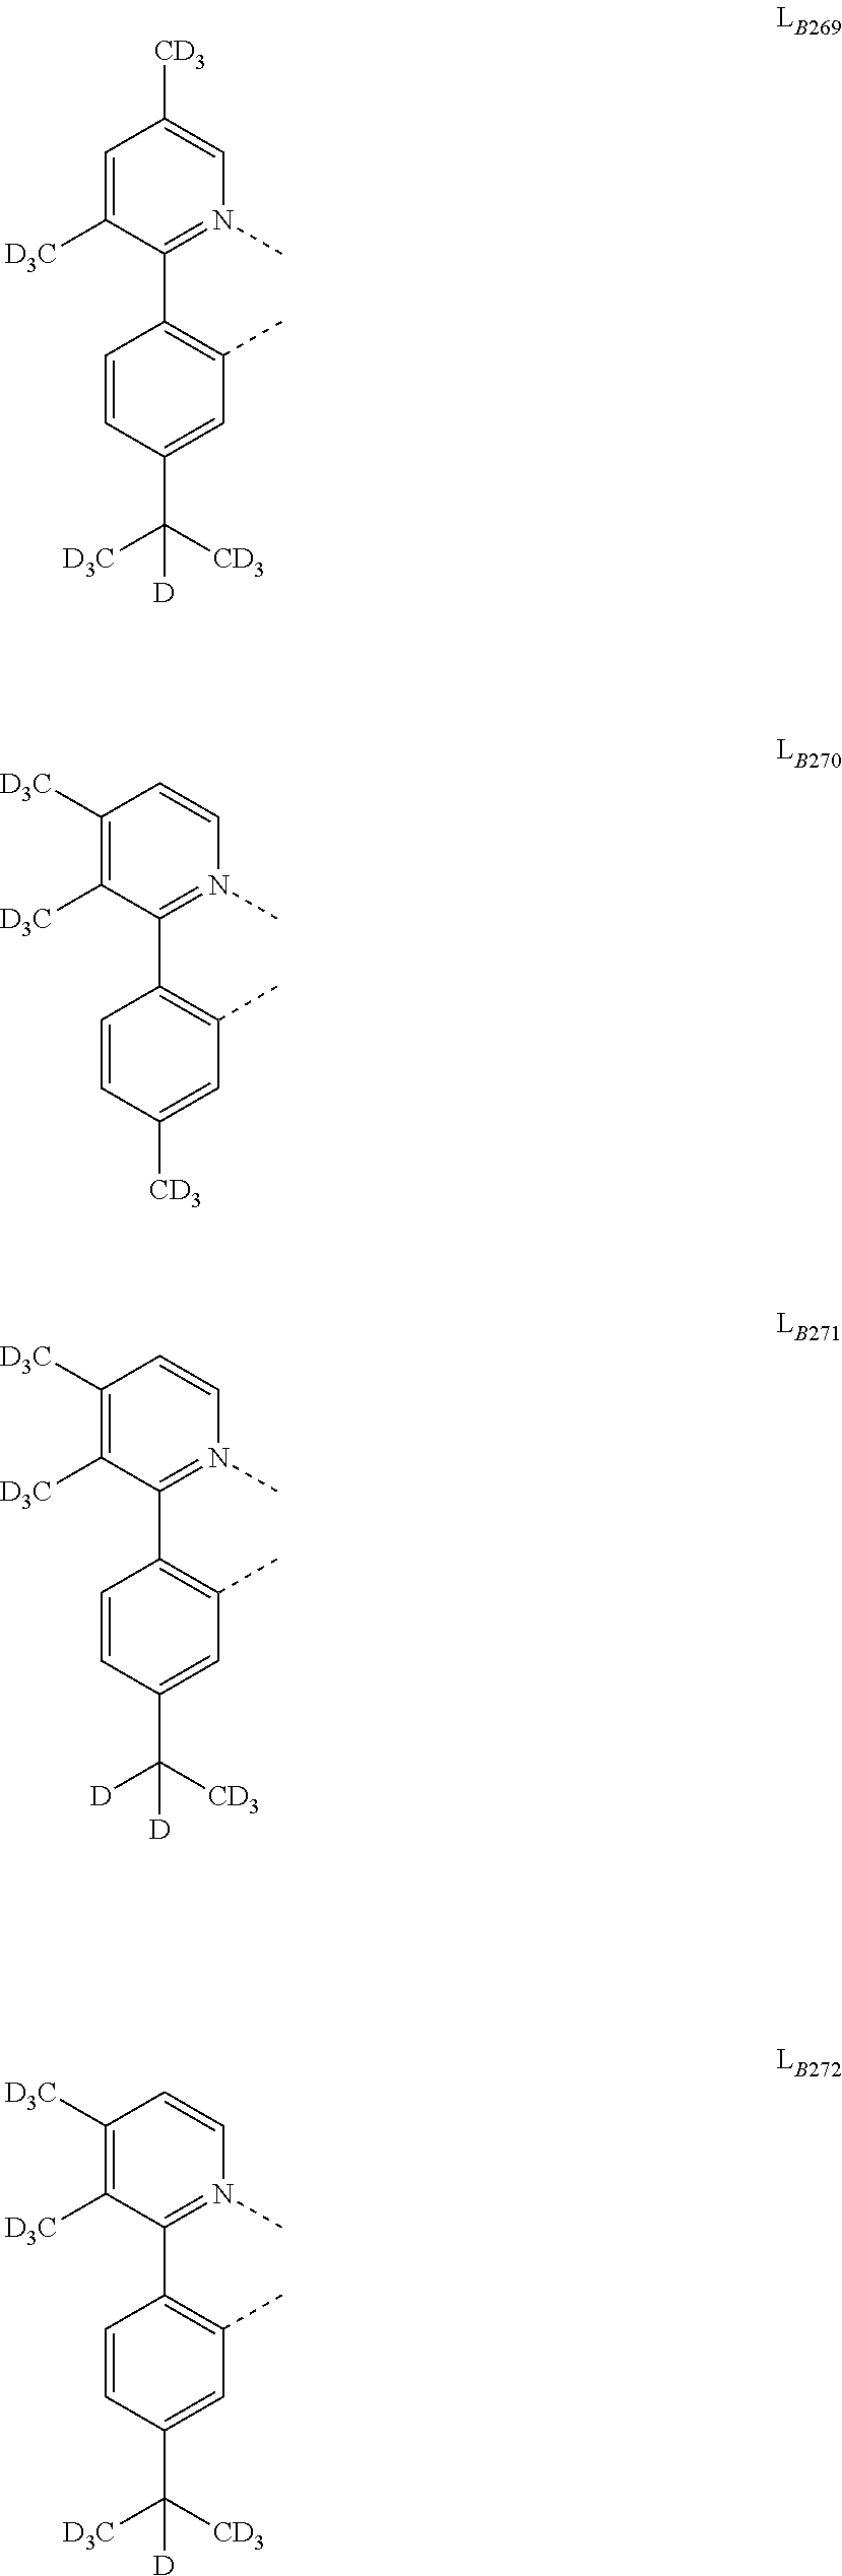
C1=C([D3C])C(C2=C(C)C=C(C([CD3])([D3C])[D])C=C2)=N(C)C=C1[CD3].C1([D3C])=C([D3C])C(C2=C(C)C=C([CD3])C=C2)=N(C)C=C1.C1([D3C])=C([D3C])C(C2=C(C)C=C(C([CD3])([D])[D])C=C2)=N(C)C=C1.C1([D3C])=C([D3C])C(C2=C(C)C=C(C([CD3])([D3C])[D])C=C2)=N(C)C=C1
